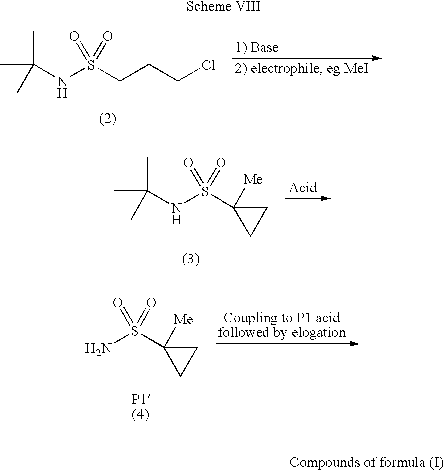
CC(C)(C)NS(CCCCl)(=O)=O.CC(C)(C)NS(C1([Me])CC1)(=O)=O.NS(C1([Me])CC1)(=O)=O
